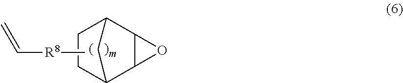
C1CC2C3C(C1C2)O3.C[R8]C=C
